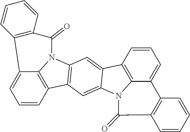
C12=CC=CC3=C1N(C1=C3C=C3C(=C1)C1=C4N3C(=O)C3=C(C4=CC=C1)C=CC=C3)C(=O)C1=C2C=CC=C1
